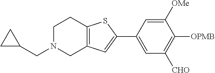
C1N(CC2CC2)CC2=C(C1)SC(C1=CC([CHO])=C([OPMB])C([OMe])=C1)=C2
